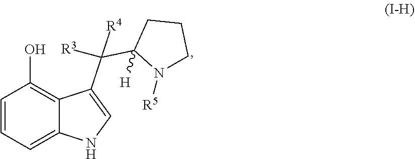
OC1=C2C(=CC=C1)NC=C2C([R3])(C1([H])N([R5])CCC1)[R4]
